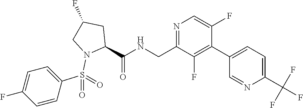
N1=C(CNC(C2N(S(C3=CC=C(F)C=C3)(=O)=O)CC(F)C2)=O)C(F)=C(C2=CC=C(C(F)(F)F)N=C2)C(F)=C1
